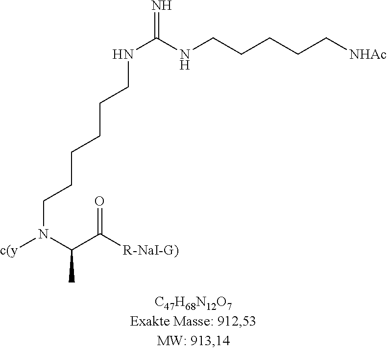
C(CNC(NCCCCCCN([c(y])C(C)C([R-NaI-G)])=O)=N)CCC[NHAc]
